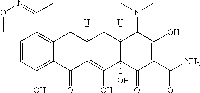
C1=CC(O)=C2C(=C1C(=NOC)C)CC1([H])C(=C(O)C3(O)C([H])(C1)C(N(C)C)C(O)=C(C(N)=O)C3=O)C2=O
